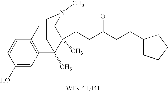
C1=CC(O)=CC2=C1CC1C(C)(CCC(CCC3CCCC3)=O)C2(C)CCN1C
